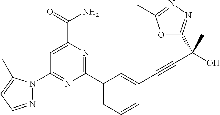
C1(N2N=CC=C2C)=NC(C2=CC=CC(C#CC(O)(C)C3=NN=C(C)O3)=C2)=NC(C(=O)N)=C1
